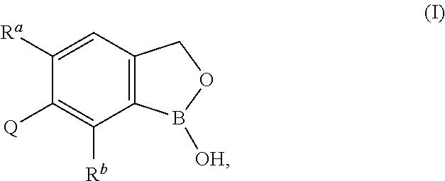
C12=C(C=C([Ra])C([Q])=C1[Rb])COB2[OH]
